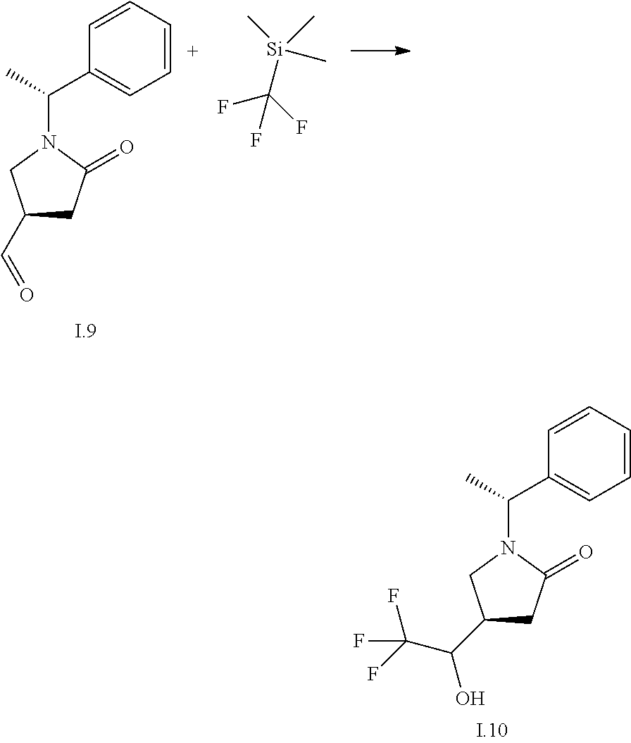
C1(C=O)CC(=O)N(C(C)C2=CC=CC=C2)C1.[Si](C)(C)(C)C(F)(F)F.C1(C(C(F)(F)F)O)CC(=O)N(C(C)C2=CC=CC=C2)C1
